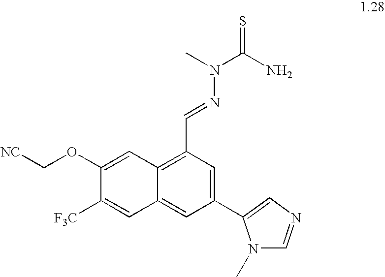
C1(OC[NC])=CC2=C(C=NN(C(=S)N)C)C=C(C3=CN=CN3C)C=C2C=C1[F3C]
